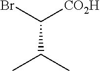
CC(C)C(Br)[CO2H]
